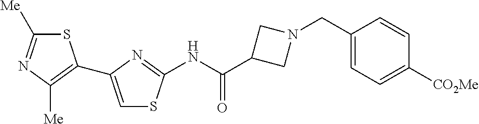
S1C([Me])=NC([Me])=C1C1=CSC(NC(C2CN(CC3=CC=C([CO2Me])C=C3)C2)=O)=N1
